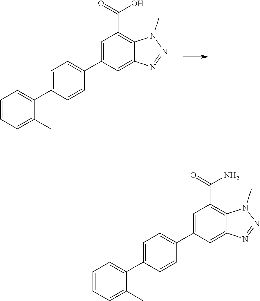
C1=CC=C(C)C(C2=CC=C(C3=CC(C(=O)O)=C4C(=C3)N=NN4C)C=C2)=C1.C1=CC=C(C)C(C2=CC=C(C3=CC(C(=O)N)=C4C(=C3)N=NN4C)C=C2)=C1
